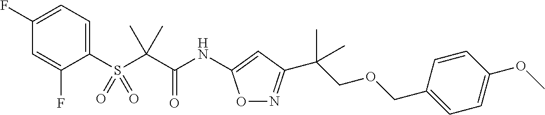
C1(S(C(C(NC2=CC(C(COCC3=CC=C(OC)C=C3)(C)C)=NO2)=O)(C)C)(=O)=O)=CC=C(F)C=C1F
